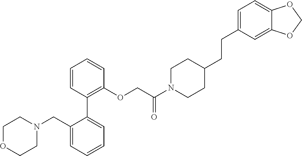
C1=CC(C2=CC=CC=C2CN2CCOCC2)=C(OCC(N2CCC(CCC3=CC=C4C(=C3)OCO4)CC2)=O)C=C1
